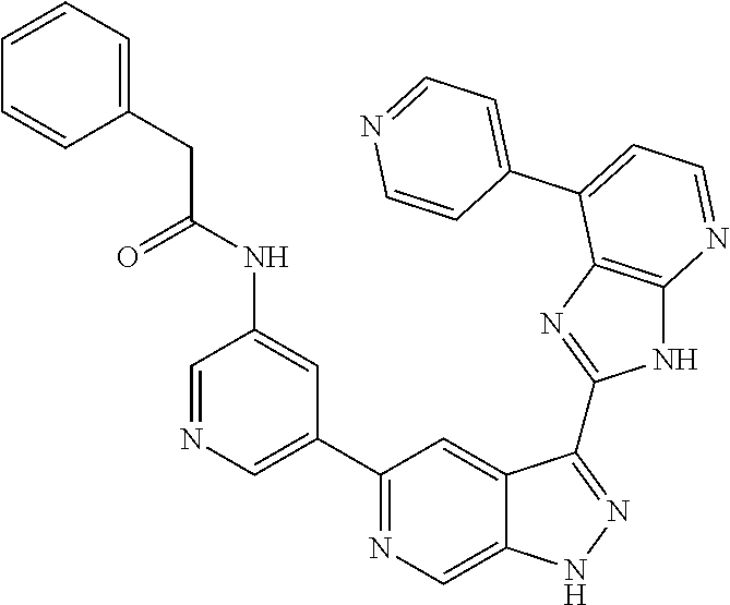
C1=NC=C(C2=NC=C3C(=C2)C(C2=NC4=C(N2)N=CC=C4C2=CC=NC=C2)=NN3)C=C1NC(=O)CC1=CC=CC=C1
